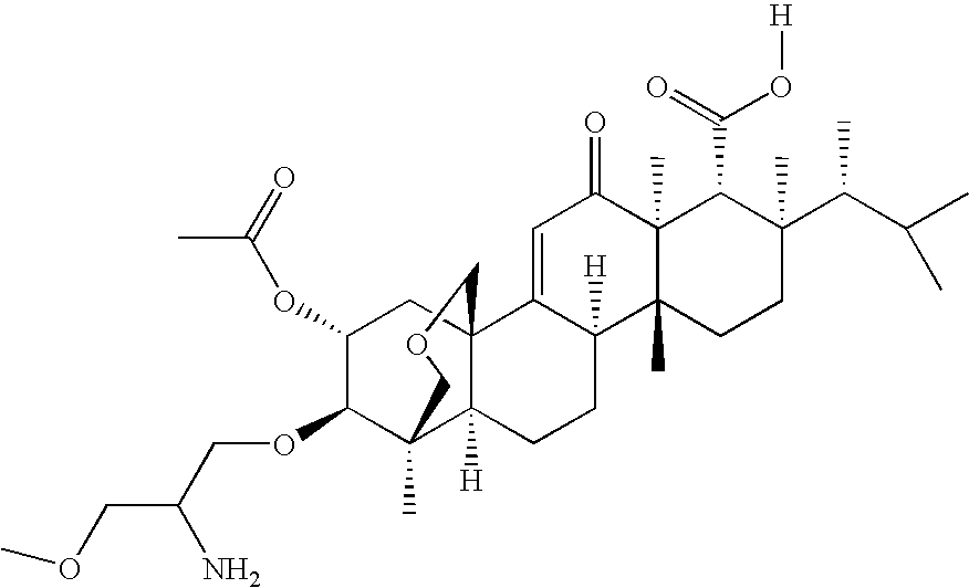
C1=C2C([H])(C3(C)C(C)(C1=O)C(C(=O)O[H])C(C(C(C)C)C)(C)CC3)CCC1([H])C3(C)C(OCC(N)COC)C(OC(C)=O)CC21COC3
